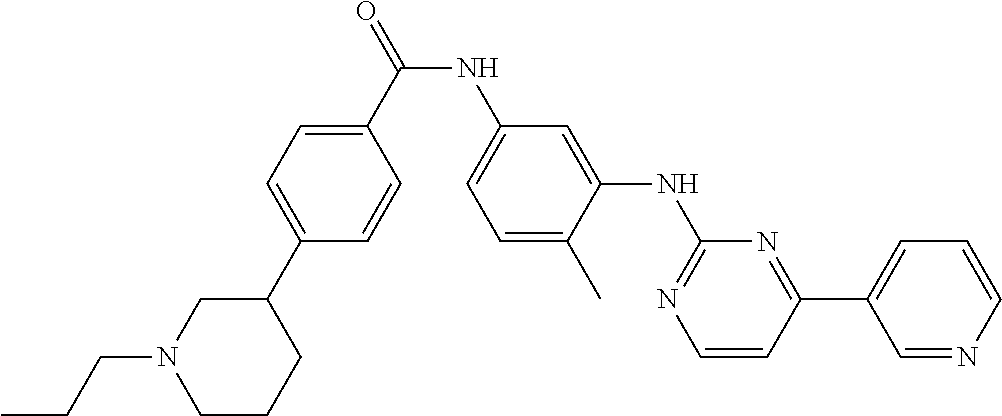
N(C(C1=CC=C(C2CN(CCC)CCC2)C=C1)=O)C1=CC=C(C)C(NC2=NC=CC(C3=CC=CN=C3)=N2)=C1
